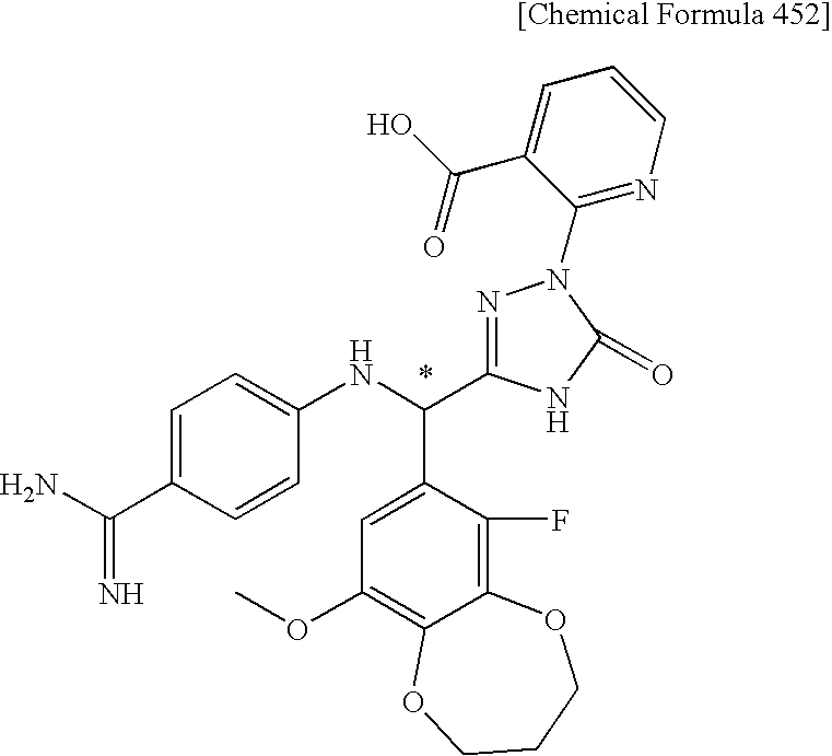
C(C1=CC=C(NC(C2=CC(OC)=C3C(=C2F)OCCCO3)C2=NN(C3=NC=CC=C3C(O)=O)C(=O)N2)C=C1)(=N)N
